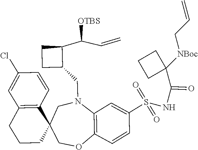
C1CC2(C3=C(C1)C=C(Cl)C=C3)COC1=C(N(CC3C(C(C=C)[OTBS])CC3)C2)C=C(S(=O)(=O)NC(C2([NBoc]CC=C)CCC2)=O)C=C1
